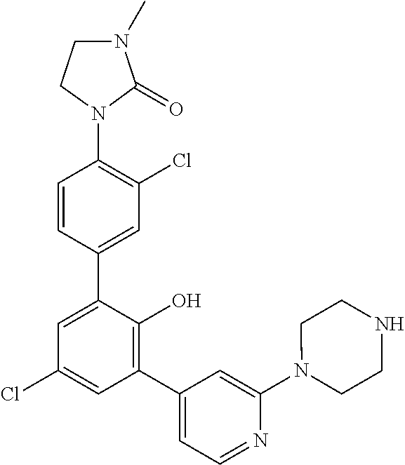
C1(N2C(=O)N(C)CC2)=C(Cl)C=C(C2=CC(Cl)=CC(C3=CC=NC(N4CCNCC4)=C3)=C2O)C=C1
